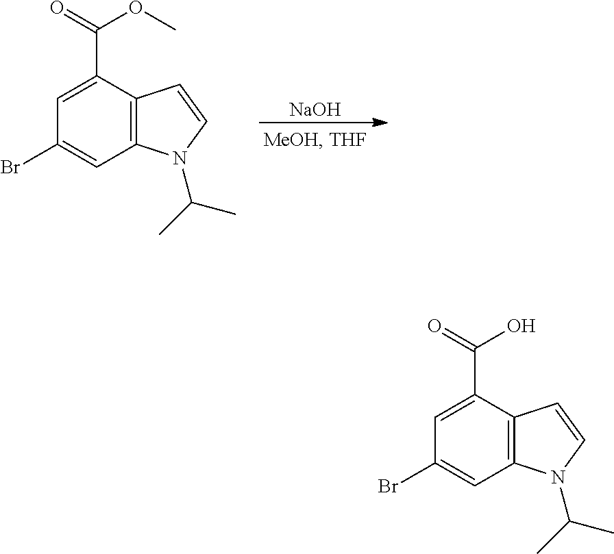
[NaOH].BrC1=CC2=C(C(C(=O)OC)=C1)C=CN2C(C)C.BrC1=CC2=C(C(C(=O)O)=C1)C=CN2C(C)C
